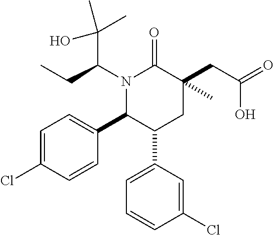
N1(C(CC)C(O)(C)C)C(C2=CC=C(Cl)C=C2)C(C2=CC=CC(Cl)=C2)CC(CC(=O)O)(C)C1=O
